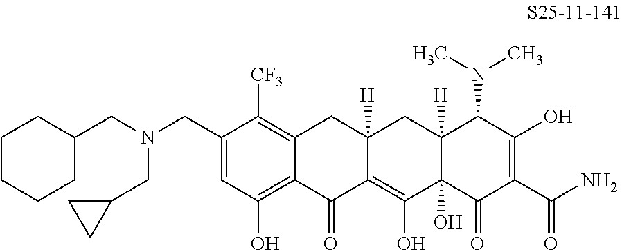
C1(CN(CC2CC2)CC2CCCCC2)=CC(O)=C2C(=C1[CF3])CC1([H])C(=C(O)C3(O)C([H])(C1)C(N(C)C)C(O)=C(C(N)=O)C3=O)C2=O
